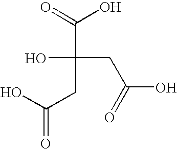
OC(CC(O)(C(=O)O)CC(O)=O)=O
